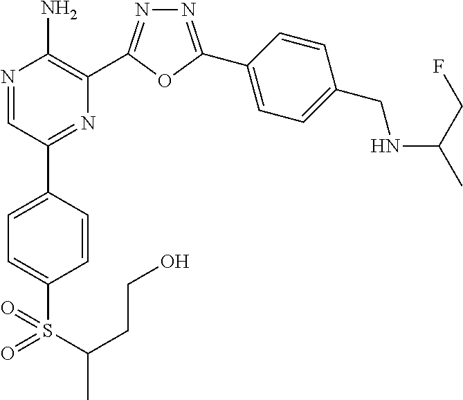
N1=C(C2=CC=C(CNC(CF)C)C=C2)OC(C2=C(N)N=CC(C3=CC=C(S(C(CCO)C)(=O)=O)C=C3)=N2)=N1
